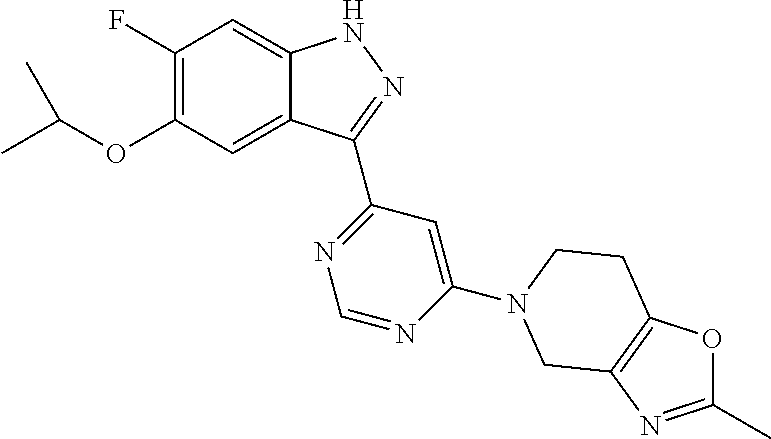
C1(F)=C(OC(C)C)C=C2C(=C1)NN=C2C1=NC=NC(N2CCC3=C(N=C(C)O3)C2)=C1
